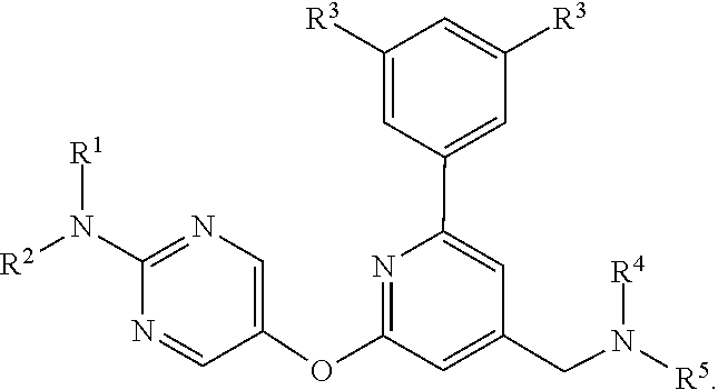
N(C1=NC=C(OC2=NC(C3=CC([R3])=CC([R3])=C3)=CC(CN([R4])[R5])=C2)C=N1)([R2])[R1]
